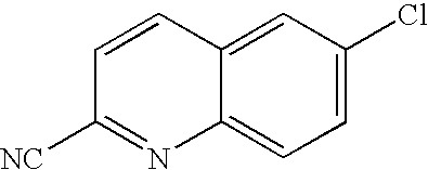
C1=CC2=CC(Cl)=CC=C2N=C1[NC]
